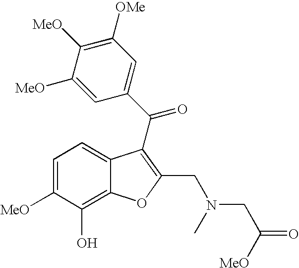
C1=C([MeO])C([MeO])=C([OMe])C=C1C(=O)C1=C(CN(CC(=O)[MeO])C)OC2=C(O)C([MeO])=CC=C21
